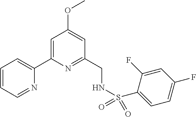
C1=CC=NC(C2=CC(OC)=CC(CNS(C3=CC=C(F)C=C3F)(=O)=O)=N2)=C1
